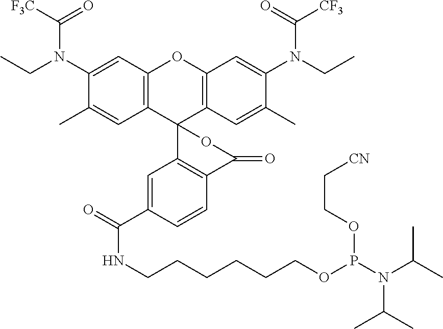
C12=C(C=C(N(CC)C([F3C])=O)C(C)=C1)OC1=C(C23C2=C(C=CC(C(=O)NCCCCCCOP(N(C(C)C)C(C)C)OCC[CN])=C2)C(=O)O3)C=C(C)C(N(CC)C(=O)[CF3])=C1
